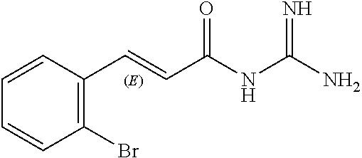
C1(Br)=C(C=CC(NC(N)=N)=O)C=CC=C1
